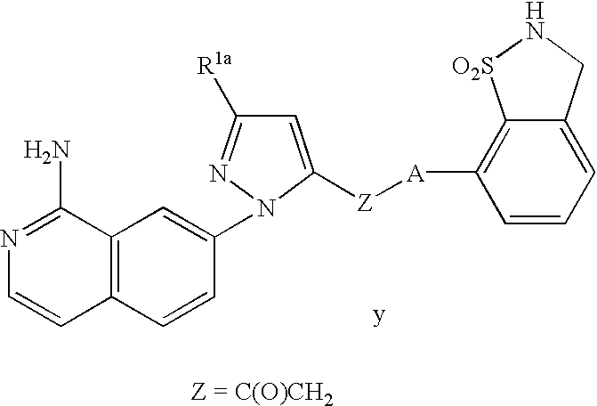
C1(N2N=C([R1a])C=C2[Z][A]C2=C3C(=CC=C2)CN[O2S]3)=CC2=C(C=C1)C=CN=C2N
